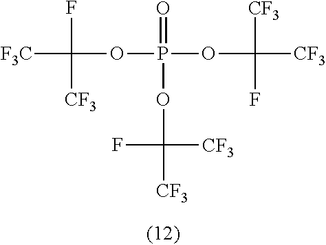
O(P(OC([CF3])([CF3])F)(OC(F)([CF3])[CF3])=O)C([CF3])([F3C])F
